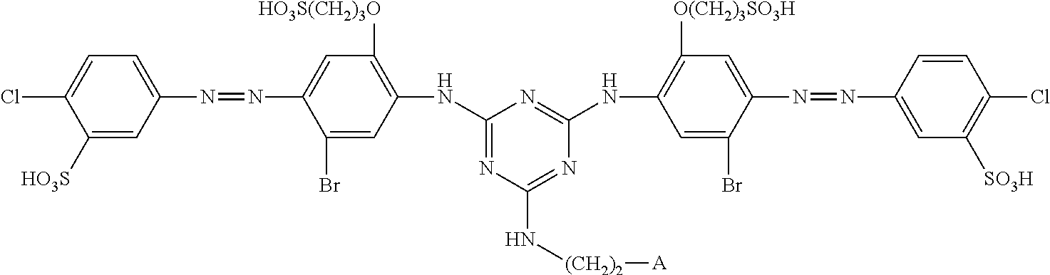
C1([HO3S])=CC(N=NC2=CC([HO3S(CH2)3O])=C(NC3=NC(N[(CH2)2][A])=NC(NC4=C([O(CH2)3SO3H])C=C(N=NC5=CC([SO3H])=C(Cl)C=C5)C(Br)=C4)=N3)C=C2Br)=CC=C1Cl
